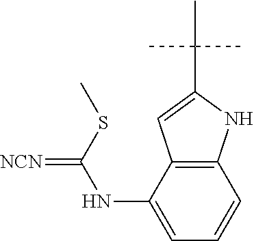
[NCN]=C(SC)NC1=CC=CC2=C1C=C(C(C)(C)C)N2
